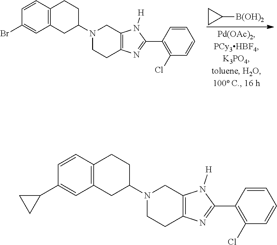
C1CC1[B(OH)2].C1(Br)=CC2=C(C=C1)CCC(N1CCC3=C(C1)N([H])C(C1=C(Cl)C=CC=C1)=N3)C2.C1(C2CC2)=CC2=C(C=C1)CCC(N1CCC3=C(C1)N([H])C(C1=C(Cl)C=CC=C1)=N3)C2
